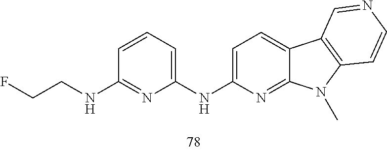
C1(NCCF)=NC(NC2=CC=C3C(=N2)N(C)C2=C3C=NC=C2)=CC=C1
